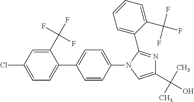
C1=C(Cl)C=C(C(F)(F)F)C(C2=CC=C(N3C=C(C(C)(C)O)N=C3C3=CC=CC=C3C(F)(F)F)C=C2)=C1
